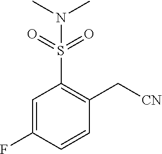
C1=C(F)C=CC(C[CN])=C1S(N(C)C)(=O)=O
